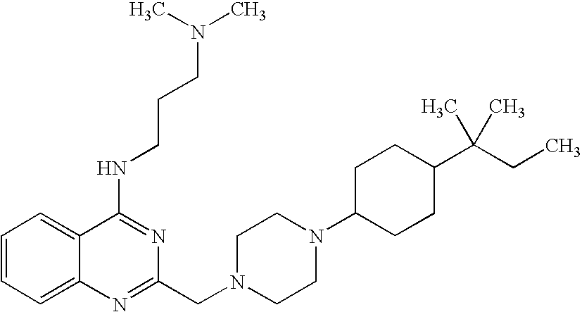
C1=CC=C2C(=C1)C(NCCCN(C)C)=NC(CN1CCN(C3CCC(C(C)(C)CC)CC3)CC1)=N2
